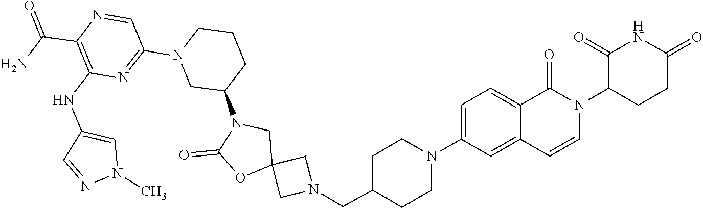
C1(C(=O)N)=C(NC2=CN(C)N=C2)N=C(N2CC(N3C(=O)OC4(C3)CN(CC3CCN(C5=CC=C6C(=C5)C=CN(C5CCC(=O)NC5=O)C6=O)CC3)C4)CCC2)C=N1
